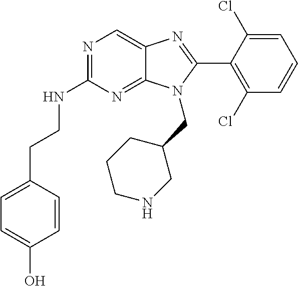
C1(CCNC2=NC=C3C(=N2)N(CC2CCCNC2)C(C2=C(Cl)C=CC=C2Cl)=N3)=CC=C(O)C=C1
